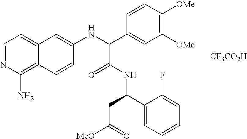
C1=NC(N)=C2C(=C1)C=C(NC(C1=CC([OMe])=C([OMe])C=C1)C(=O)NC(C1=CC=CC=C1F)CC([MeO])=O)C=C2.[CF3CO2H]
